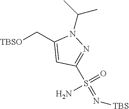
[TBSO]CC1=CC(S(=N[TBS])(=O)N)=NN1C(C)C
